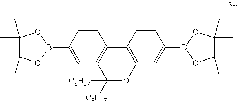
C1=C(B2OC(C)(C)C(C)(C)O2)C=CC2=C1C([C8H17])([C8H17])OC1=C2C=CC(B2OC(C)(C)C(C)(C)O2)=C1
